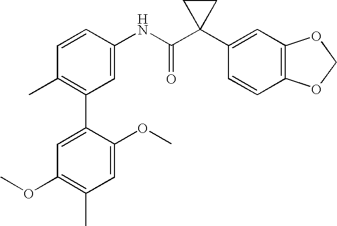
C1=CC(NC(C2(C3=CC4=C(C=C3)OCO4)CC2)=O)=CC(C2=CC(OC)=C(C)C=C2OC)=C1C
